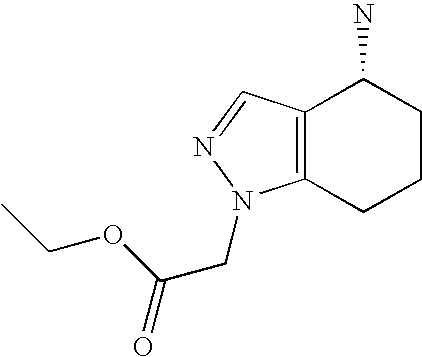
NC1C2=C(CCC1)N(CC(=O)OCC)N=C2
